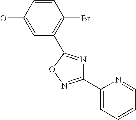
C1(O)=CC(C2=NC(C3=CC=CC=N3)=NO2)=C(Br)C=C1
